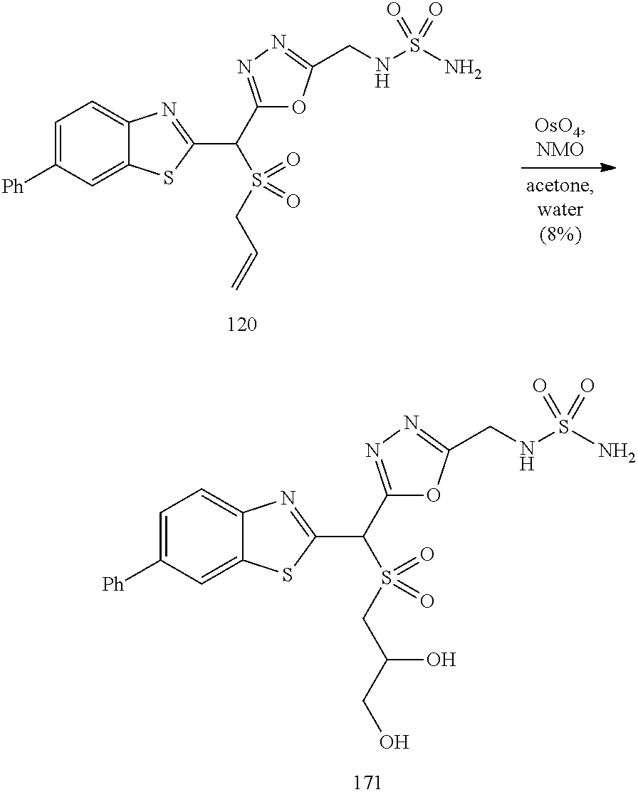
C1=C([Ph])C=C2C(=C1)N=C(C(C1=NN=C(CNS(=O)(N)=O)O1)S(CC=C)(=O)=O)S2.C1=C([Ph])C=C2C(=C1)N=C(C(C1=NN=C(CNS(=O)(N)=O)O1)S(CC(CO)O)(=O)=O)S2
